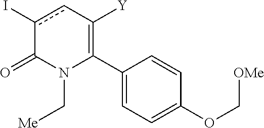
C1(C2=C([Y])cc(I)C(=O)N2C[Me])=CC=C(OC[OMe])C=C1
